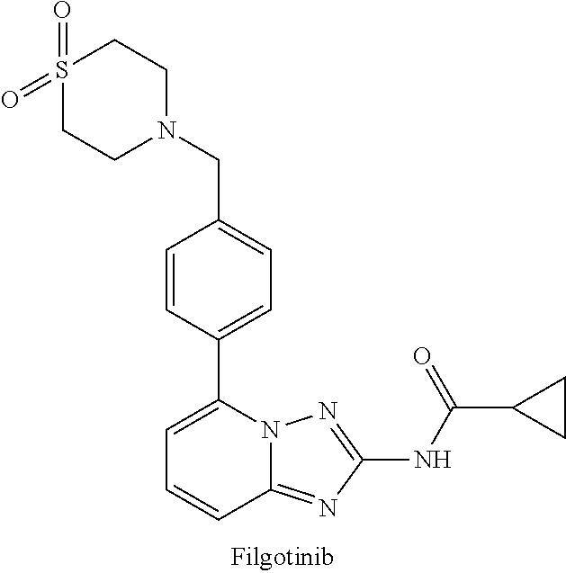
C1=CC(C2=CC=CC3=NC(NC(C4CC4)=O)=NN23)=CC=C1CN1CCS(=O)(=O)CC1
